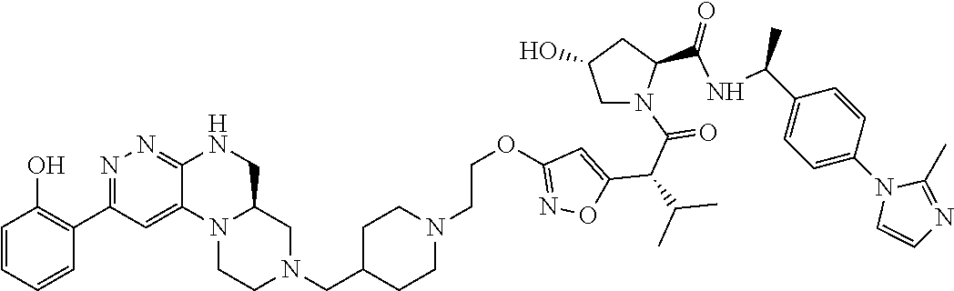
C1=CC(O)=C(C2=NN=C3C(=C2)N2C(CN(CC4CCN(CCOC5=NOC(C(C(N6CC(O)CC6C(=O)NC(C6=CC=C(N7C(C)=NC=C7)C=C6)C)=O)C(C)C)=C5)CC4)CC2)CN3)C=C1
